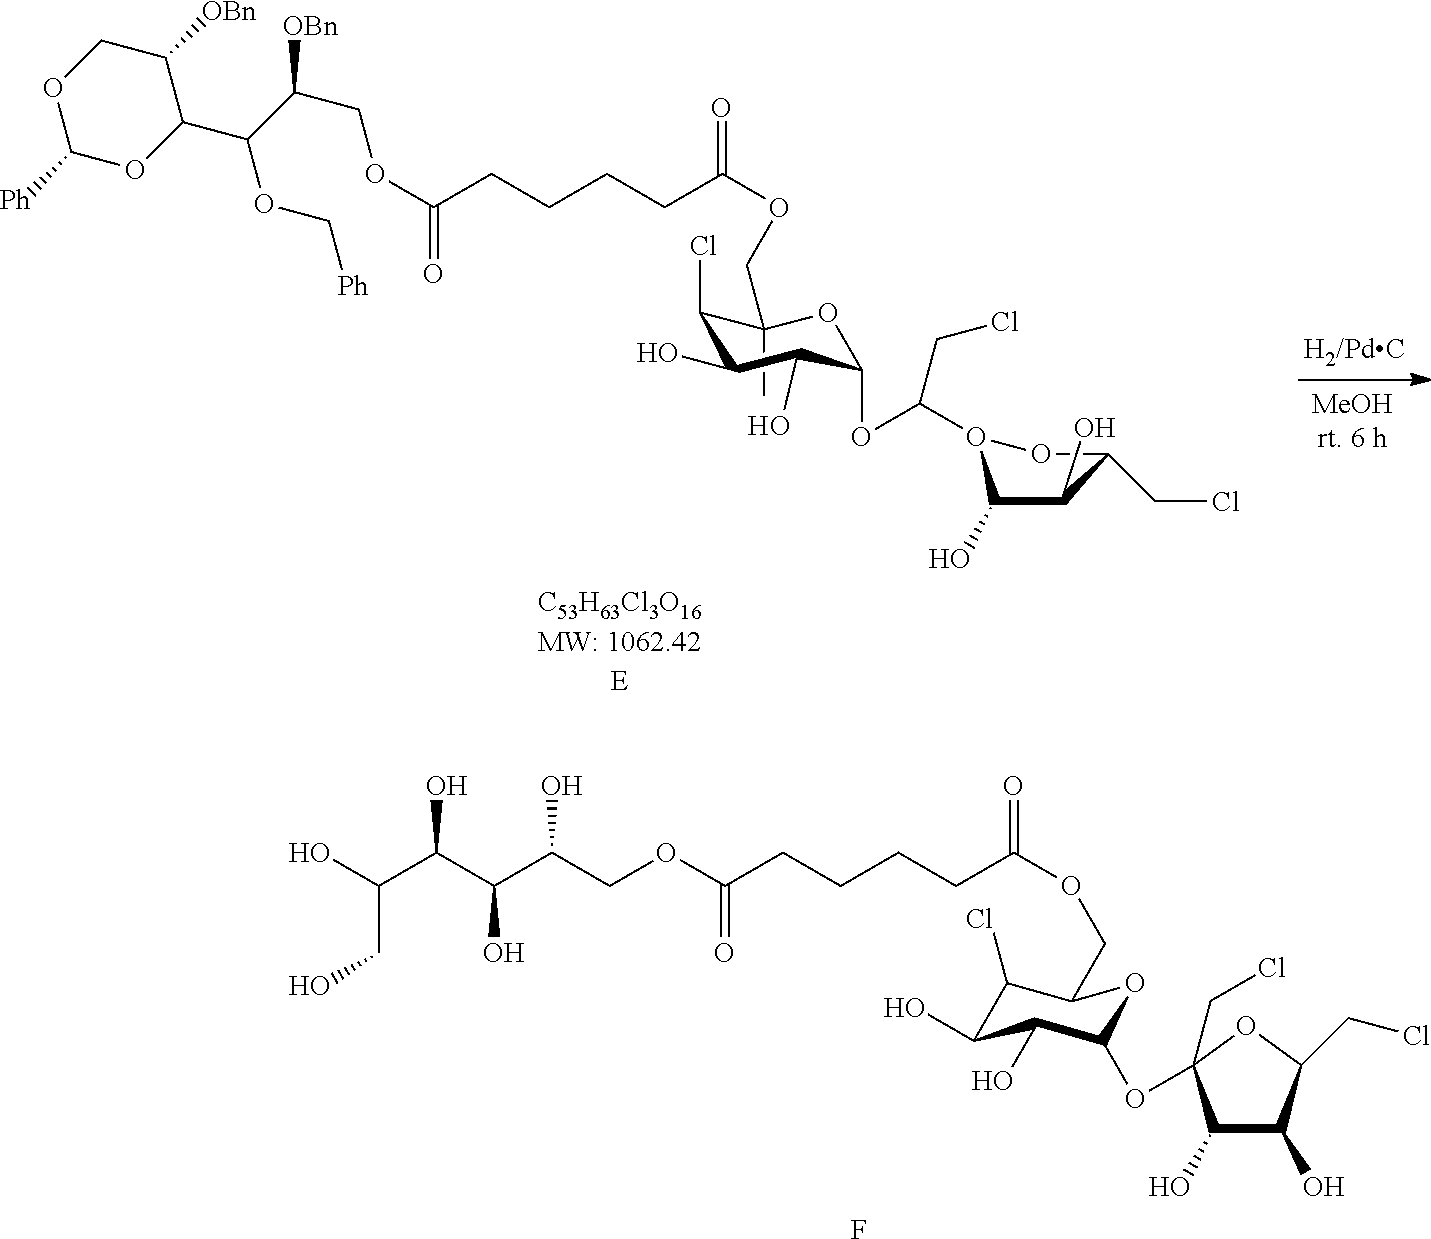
C1(C)(COC(CCCCC(OCC(C(C2C([OBn])COC([Ph])O2)OC[Ph])[OBn])=O)=O)C(Cl)C(O)C(O)C(OC(O2C(O)C(O)C(CCl)O2)CCl)O1.C1(Cl)C(O)C(O)C(OC2(CCl)C(O)C(O)C(CCl)O2)OC1COC(=O)CCCCC(OCC(C(C(C(O)CO)O)O)O)=O.F
